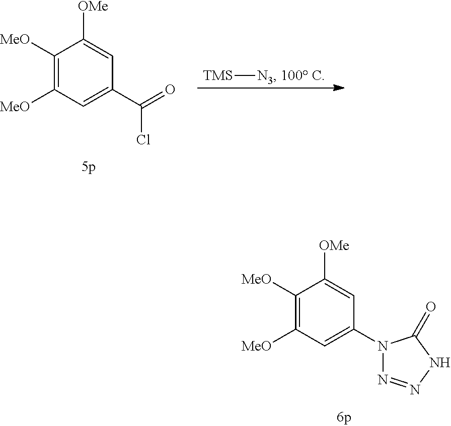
C1([MeO])=C([MeO])C=C(N2N=NNC2=O)C=C1[OMe].C1([MeO])=C([MeO])C=C(C(=O)Cl)C=C1[OMe].[TMS][N3].[100 C]
